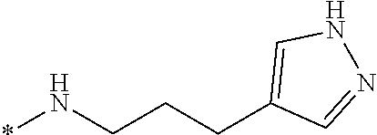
C(CC1=CNN=C1)CN*
